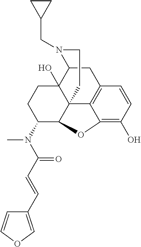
C12(O)CCC(N(C(C=CC3=COC=C3)=O)C)C3C14C1=C(CC2N(CC2CC2)CC4)C=CC(O)=C1O3
